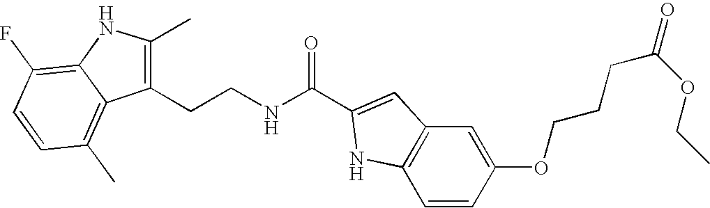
C1(CCNC(C2=CC3=C(C=CC(OCCCC(OCC)=O)=C3)N2)=O)=C(C)NC2=C(F)C=CC(C)=C12
